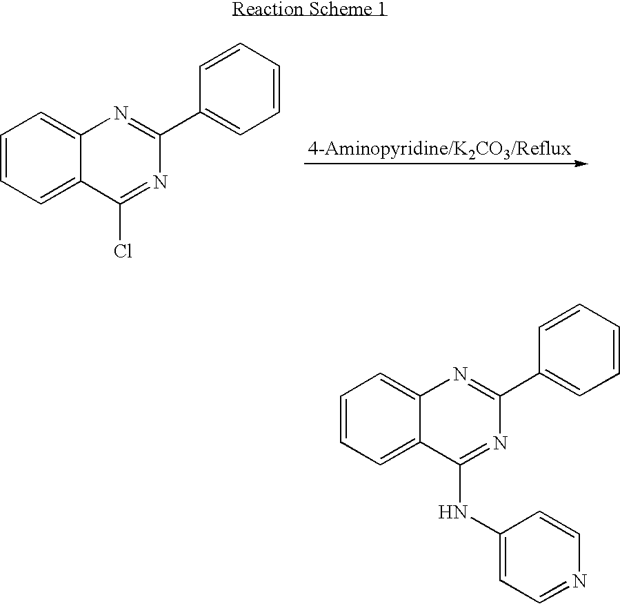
C1=CC=C2C(=C1)N=C(C1=CC=CC=C1)N=C2Cl.C1=CC=C2C(=C1)N=C(C1=CC=CC=C1)N=C2NC1=CC=NC=C1
